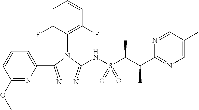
N1=C(C2=CC=CC(OC)=N2)N(C2=C(F)C=CC=C2F)C(NS(C(C(C2=NC=C(C)C=N2)C)C)(=O)=O)=N1
